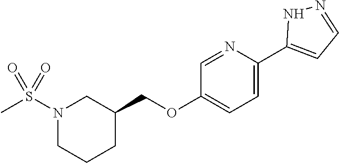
C1=C(C2=CC=NN2)N=CC(OCC2CCCN(S(C)(=O)=O)C2)=C1
